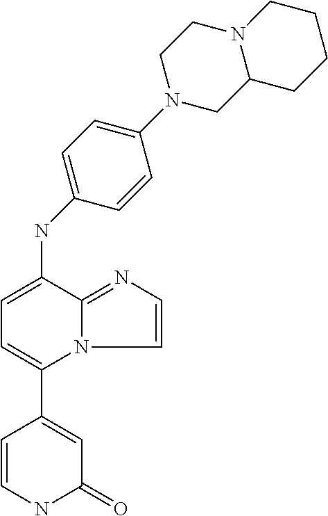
N(C1=CC=C(C2=CC(=O)NC=C2)N2C1=NC=C2)C1=CC=C(N2CC3N(CC2)CCCC3)C=C1
